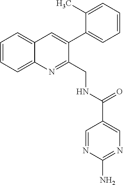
C1=CC=C2C(=C1)C=C(C1=CC=CC=C1C)C(CNC(C1=CN=C(N)N=C1)=O)=N2
